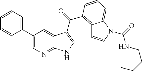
C1(C2=CC=CC=C2)=CN=C2C(=C1)C(C(=O)C1=C3C=CN(C(=O)NCCCC)C3=CC=C1)=CN2
